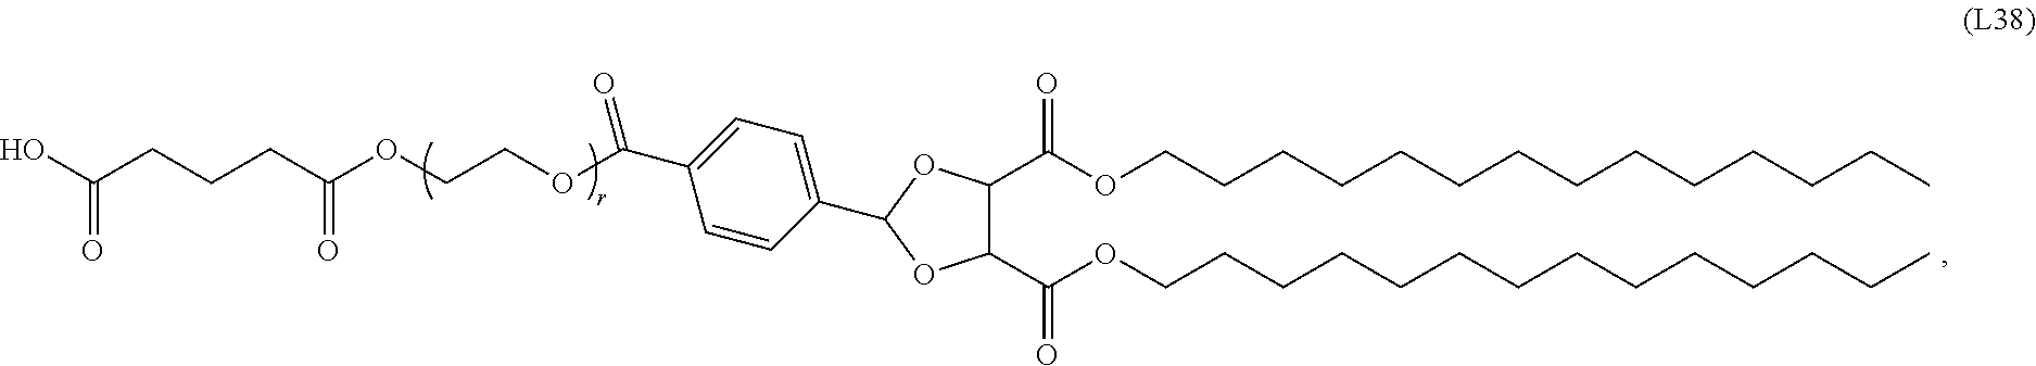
C(CCCC(OCCOC(C1=CC=C(C2OC(C(OCCCCCCCCCCCCCC)=O)C(C(OCCCCCCCCCCCCCC)=O)O2)C=C1)=O)=O)(O)=O
